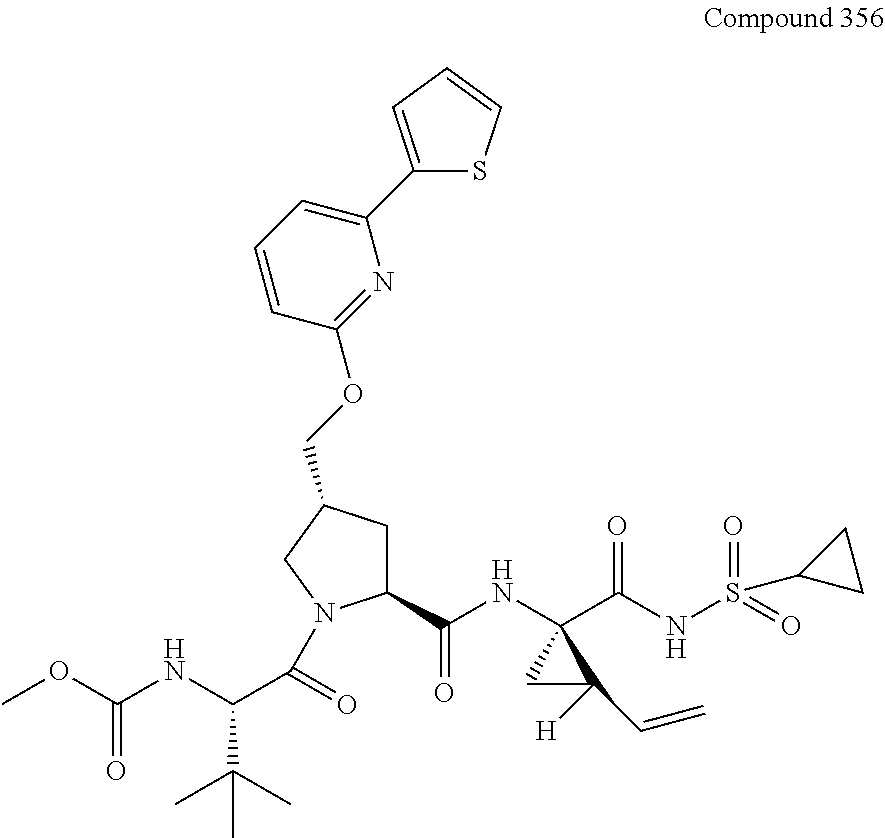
C1(C(NC2(C(NS(=O)(=O)C3CC3)=O)CC2([H])C=C)=O)CC(COC2=NC(C3=CC=CS3)=CC=C2)CN1C(C(NC(OC)=O)C(C)(C)C)=O
